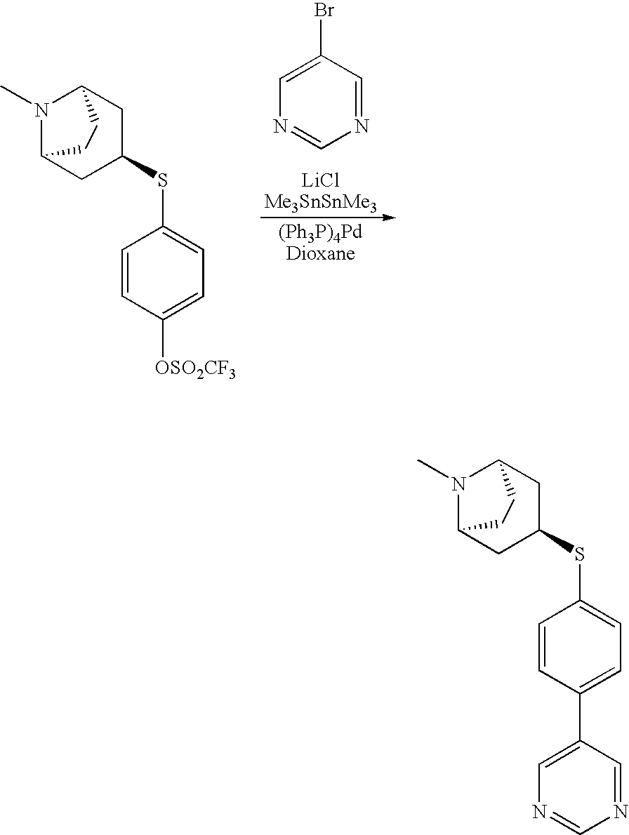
N1(C)C2CC(SC3=CC=C([OSO2CF3])C=C3)CC1CC2.C1=C(Br)C=NC=N1.N1(C)C2CC(SC3=CC=C(C4=CN=CN=C4)C=C3)CC1CC2
